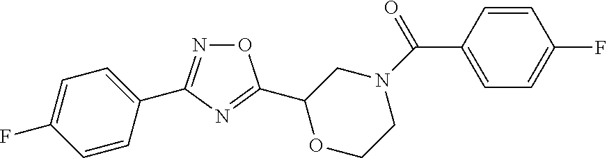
O1N=C(C2=CC=C(F)C=C2)N=C1C1OCCN(C(=O)C2=CC=C(F)C=C2)C1
